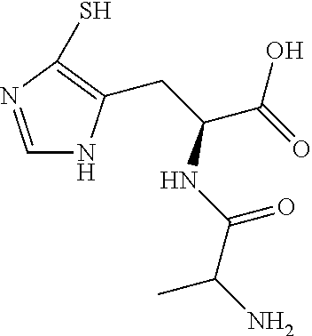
C1=NC(S)=C(CC(NC(=O)C(N)C)C(O)=O)N1
